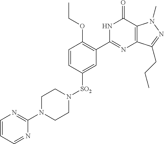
C1=CC=NC(N2CCN([SO2]C3=CC(C4=NC5=C(C(=O)N4)N(C)N=C5CCC)=C(OCC)C=C3)CC2)=N1
